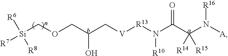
[Si](COCC(C[V][R13]N(C(C(N([A])[R16])([R14])[R15])=O)[R10])O)([R7])([R8])[R6]
